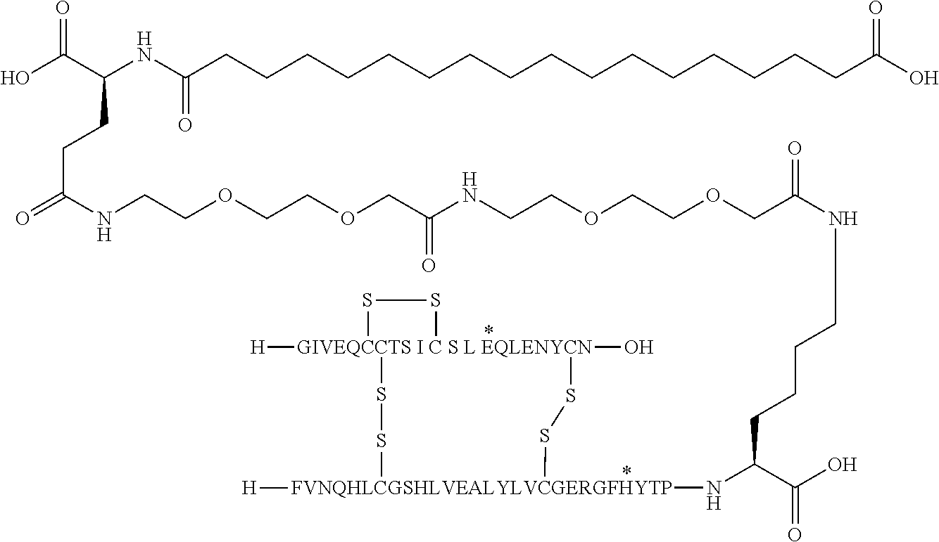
[GIVEQCCTS I C S L EQLENYCN]12([H])(O)(SS[FVNQHLCGSHLVEALYLVCGERGFHYTP]([H])(NC(C(O)=O)CCCCNC(COCCOCCNC(COCCOCCNC(CCC(C(=O)O)NC(=O)CCCCCCCCCCCCCCCCC(O)=O)=O)=O)=O)SS1)SS2
